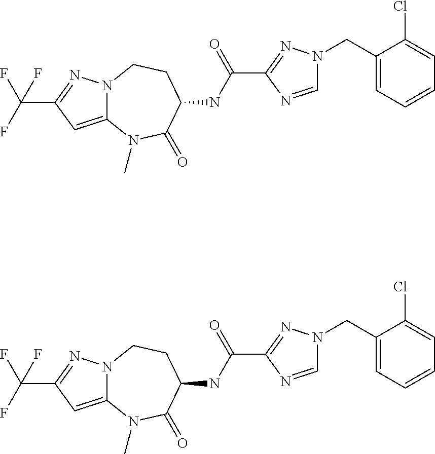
C12=CC(C(F)(F)F)=NN1CCC(NC(C1=NN(CC3=CC=CC=C3Cl)C=N1)=O)C(=O)N2C.C12=CC(C(F)(F)F)=NN1CCC(NC(C1=NN(CC3=CC=CC=C3Cl)C=N1)=O)C(=O)N2C
